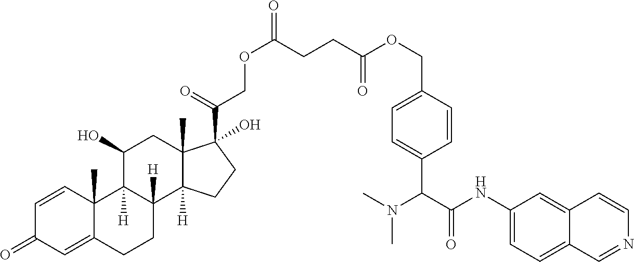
C1=CC2(C)C(=CC1=O)CCC1([H])C2([H])C(O)CC2(C)C1([H])CCC2(C(=O)COC(=O)CCC(OCC1=CC=C(C(C(NC2=CC=C3C(=C2)C=CN=C3)=O)N(C)C)C=C1)=O)O
